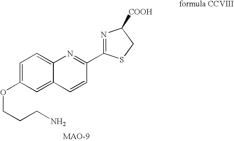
C1=C(OCCCN)C=C2C(=C1)N=C(C1=NC([COOH])CS1)C=C2
